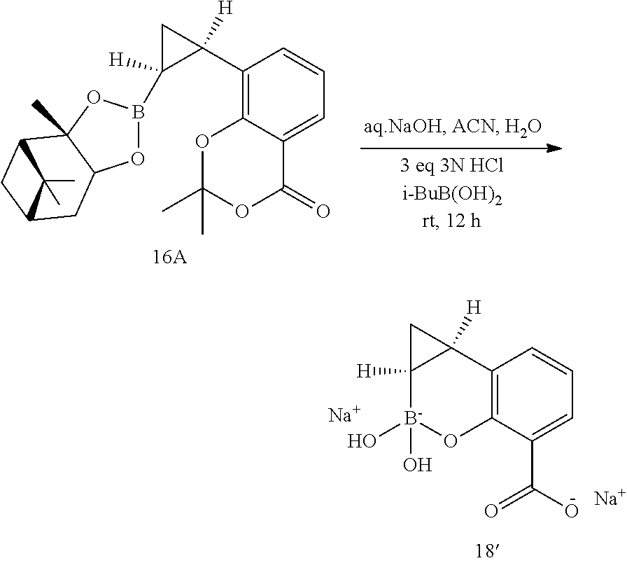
C1(C2([H])C(B3OC4C(C)(O3)C3CC(C4)C3(C)C)([H])C2)=C2C(=CC=C1)C(=O)OC(C)(C)O2.C12=C(C(C(O)=O)=CC=C1)O[B-](O)(O)C1([H])C2([H])C1.[Na].[Na]
